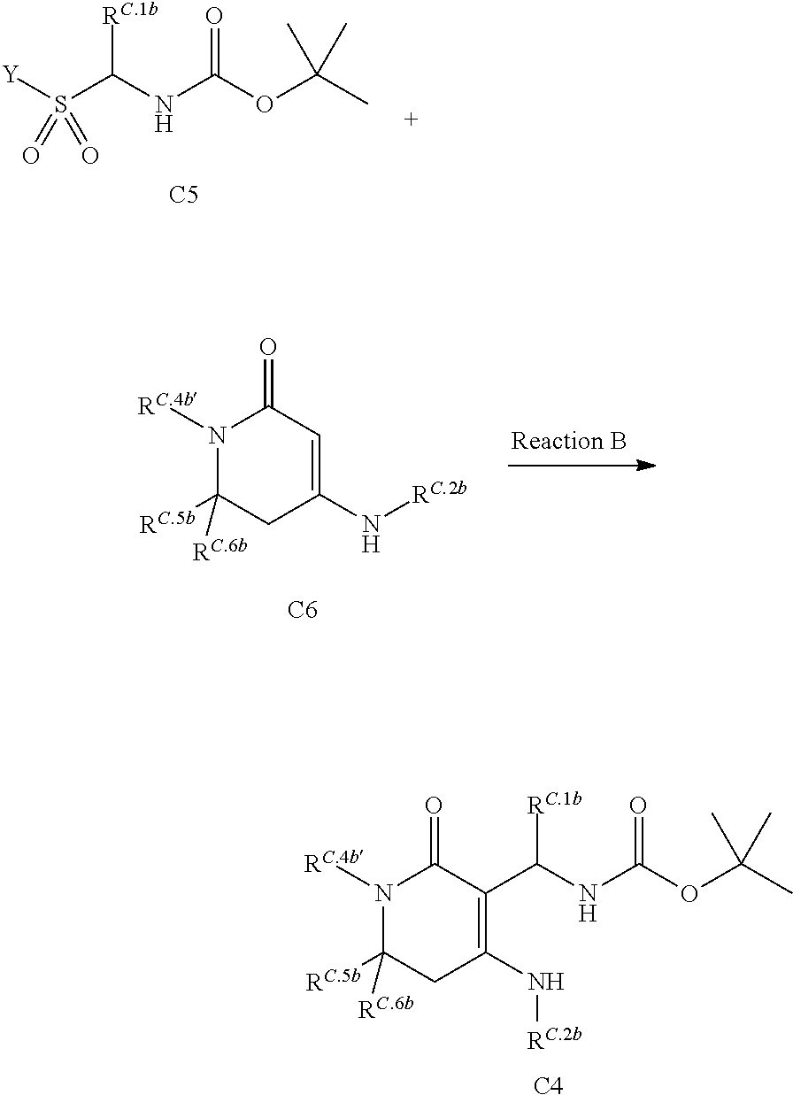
S(C(NC(OC(C)(C)C)=O)[RC.1b])([Y])(=O)=O.[C5].N1([RC.4b])C([RC.5b])([RC.6b])CC(N[RC.2b])=CC1=O.[C6].N1([RC.4b])C([RC.5b])([RC.6b])CC(N[RC.2b])=C(C(NC(OC(C)(C)C)=O)[RC.1b])C1=O.[C4]
